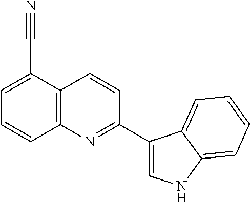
C12=C(C(C#N)=CC=C1)C=CC(C1=CNC3=CC=CC=C13)=N2
